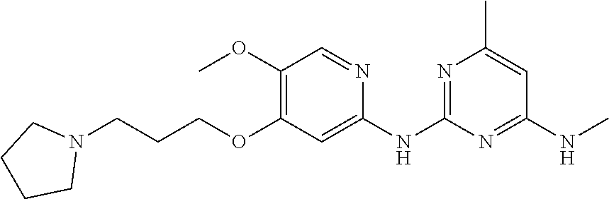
C1(NC)=NC(NC2=CC(OCCCN3CCCC3)=C(OC)C=N2)=NC(C)=C1
